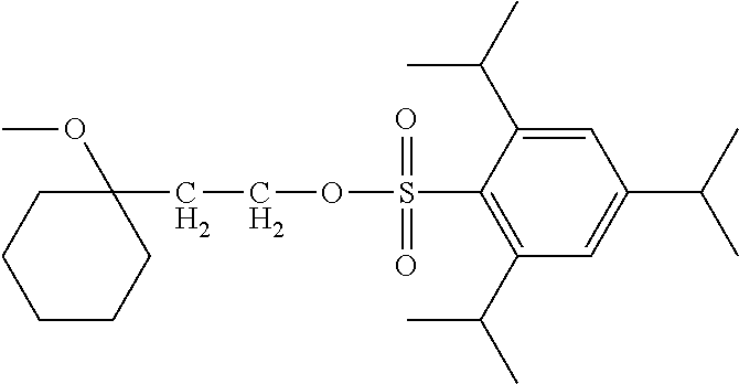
C1=C(C(C)C)C(S(OCCC2(OC)CCCCC2)(=O)=O)=C(C(C)C)C=C1C(C)C
